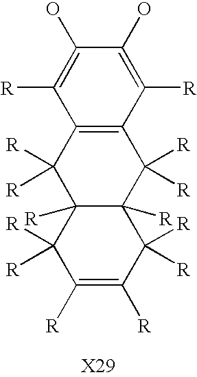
C12([R])C([R])(C([R])([R])C3=C(C1([R])[R])C([R])=C(O)C(O)=C3[R])C([R])([R])C([R])=C([R])C2([R])[R]
